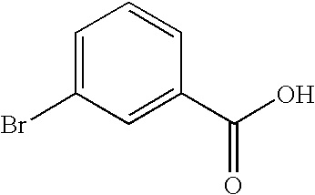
C1=C(Br)C=C(C(O)=O)C=C1
